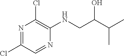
N1=C(Cl)C=NC(NCC(C(C)C)O)=C1Cl
